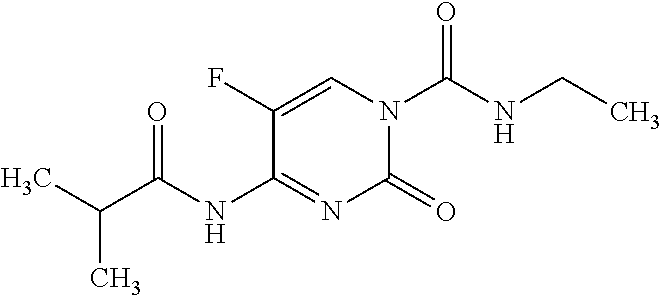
C1(=O)N(C(=O)NCC)C=C(F)C(NC(=O)C(C)C)=N1
